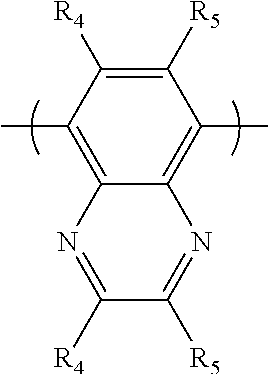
CC1=C2C(=C(C)C([R5])=C1[R4])N=C([R5])C([R4])=N2
